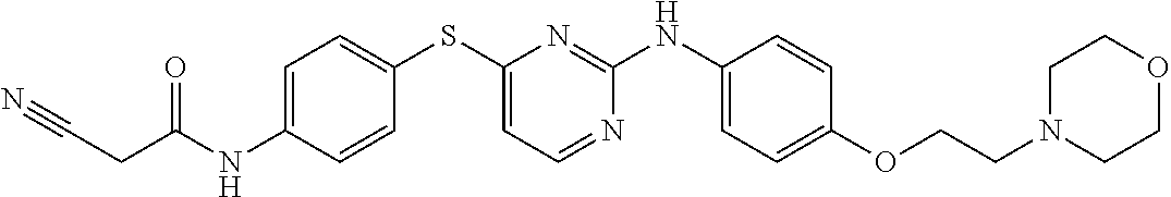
C1=C(NC(CC#N)=O)C=CC(SC2=CC=NC(NC3=CC=C(OCCN4CCOCC4)C=C3)=N2)=C1
